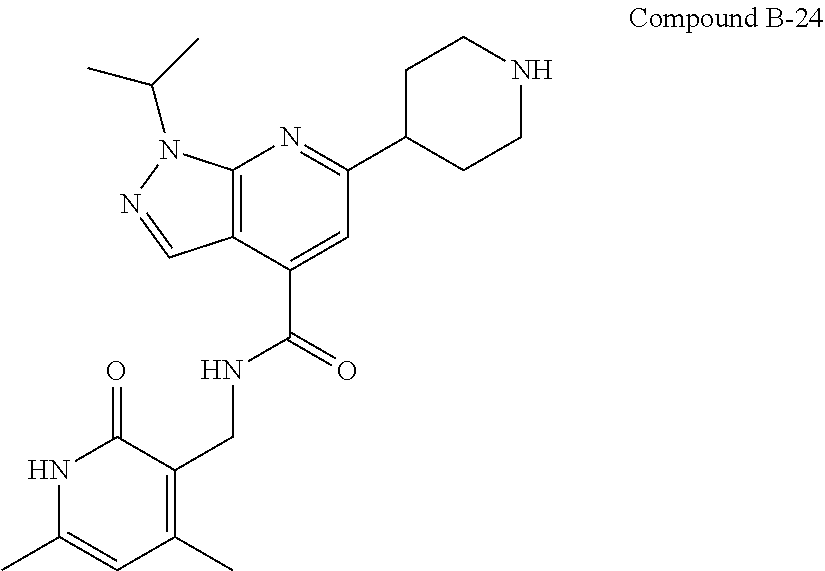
C12=C(C(C(=O)NCC3=C(C)C=C(C)NC3=O)=CC(C3CCNCC3)=N1)C=NN2C(C)C
